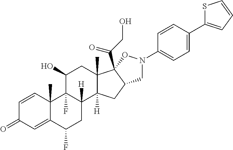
C1=CC2(C)C(=CC1=O)C(F)CC1([H])C2(F)C(O)CC2(C)C1([H])CC1C2(C(CO)=O)ON(C2=CC=C(C3=CC=CS3)C=C2)C1
